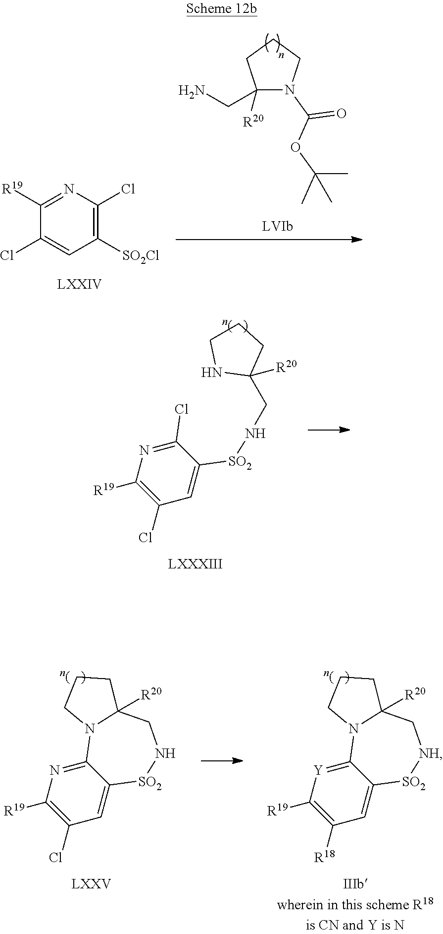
C1(CN)([R20])N(C(=O)OC(C)(C)C)CCC1.C1([R19])=NC(Cl)=C([SO2Cl])C=C1Cl.C1(Cl)=NC([R19])=C(Cl)C=C1[SO2]NCC1([R20])CCCN1.C12=[Y]C([R19])=C([R18])C=C1[SO2][NH]CC1([R20])N2CCC1.C12=NC([R19])=C(Cl)C=C1[SO2]NCC1([R20])N2CCC1
